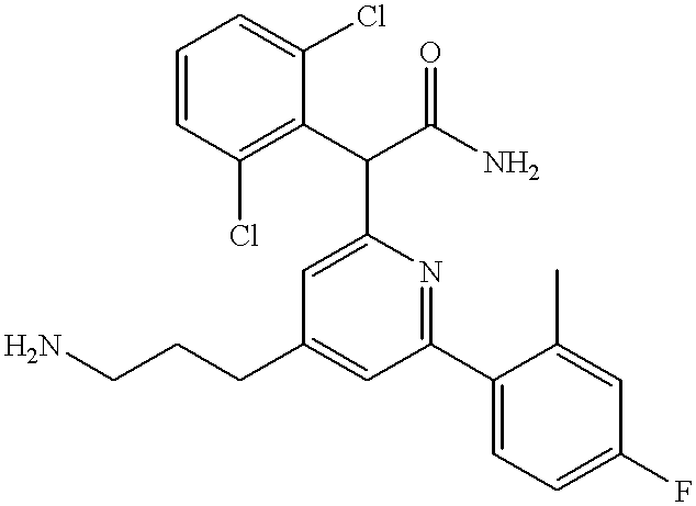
NCCCC1=CC(C2=CC=C(F)C=C2C)=NC(C(C2=C(Cl)C=CC=C2Cl)C(N)=O)=C1
